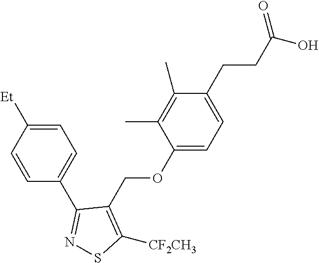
C1(COC2=CC=C(CCC(O)=O)C(C)=C2C)=C([CF2CH3])SN=C1C1=CC=C([Et])C=C1
